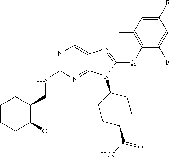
N1=C(NCC2CCCCC2O)N=C2C(=C1)N=C(NC1=C(F)C=C(F)C=C1F)N2C1CCC(C(N)=O)CC1
